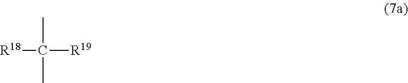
[R18]C(C)(C)[R19]
